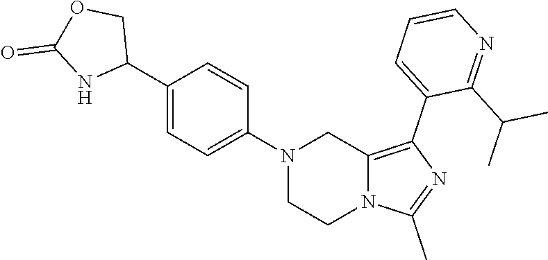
N1(C2=CC=C(C3COC(=O)N3)C=C2)CCN2C(=C(C3=CC=CN=C3C(C)C)N=C2C)C1
